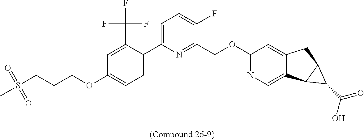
C1=C(C2=CC=C(F)C(COC3=NC=C4C(=C3)CC3C4C3C(=O)O)=N2)C(C(F)(F)F)=CC(OCCCS(C)(=O)=O)=C1
